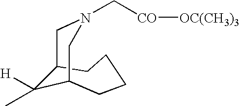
C(N1CC2C([H])(C)C(CCCC2)C1)[CO][OC(CH3)3]
